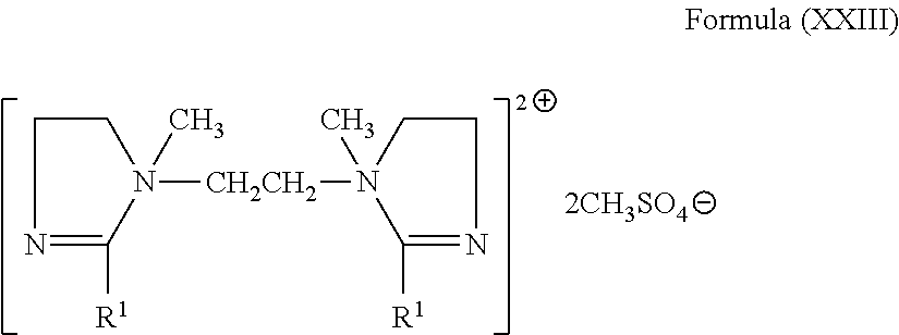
N1([CH2CH2]N2(C)C([R1])=NCC2)(C)C([R1])=NCC1
